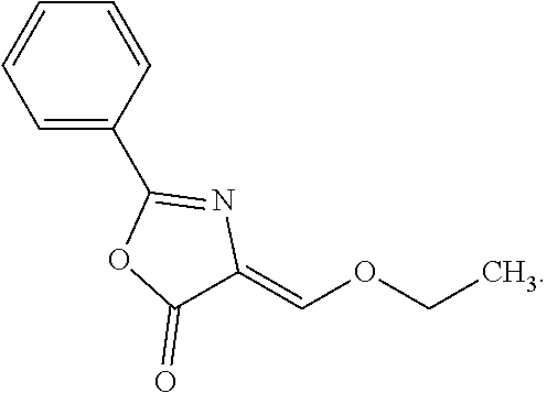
C1=C(C2=NC(=COCC)C(=O)O2)C=CC=C1
